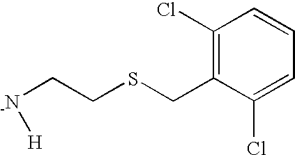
[-N](CCSCC1=C(Cl)C=CC=C1Cl)[H]
